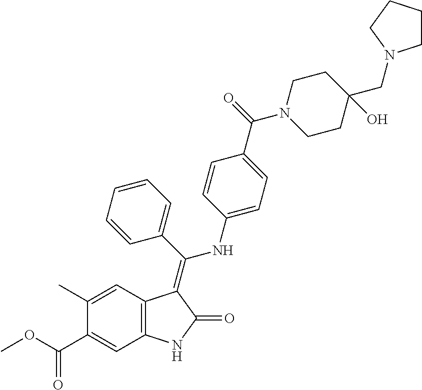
C1(C)=CC2=C(C=C1C(OC)=O)NC(=O)C2=C(C1=CC=CC=C1)NC1=CC=C(C(=O)N2CCC(CN3CCCC3)(O)CC2)C=C1
